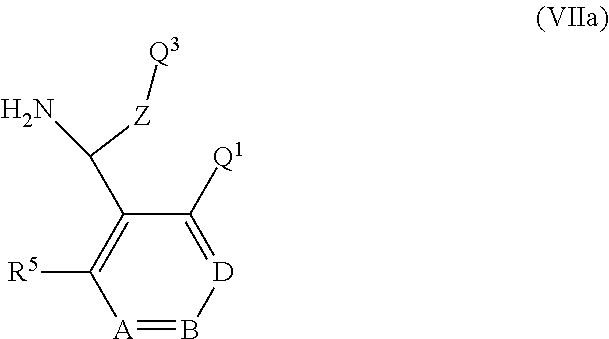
[A]1=B[D]=C([Q1])C(C(N)[Z][Q3])=C1[R5]
